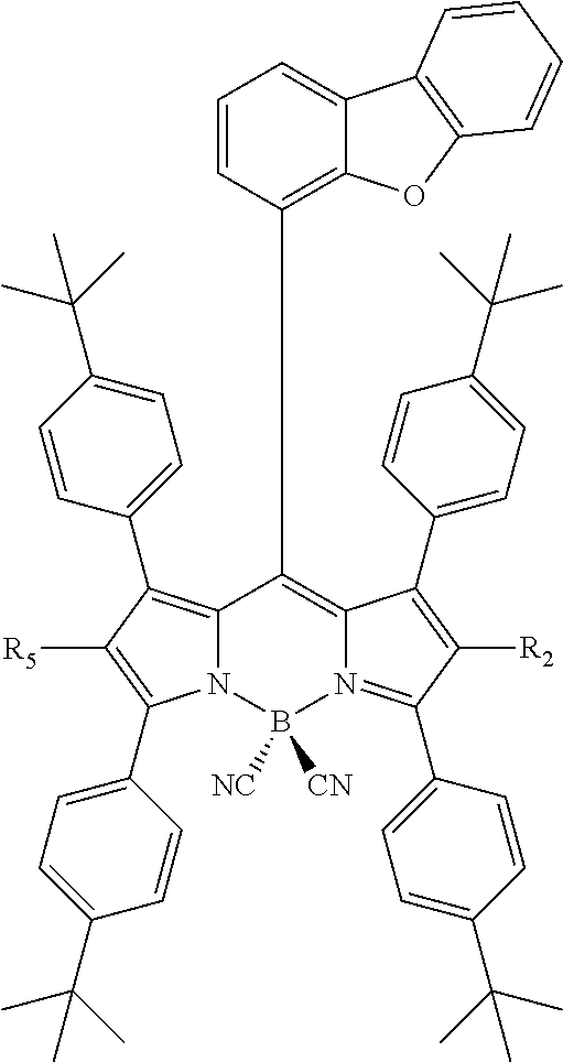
N12C(=C(C3=CC=C(C(C)(C)C)C=C3)C([R5])=C1C1=CC=C(C(C)(C)C)C=C1)C(C1=C3C(=CC=C1)C1=C(O3)C=CC=C1)=C1N(=C(C3=CC=C(C(C)(C)C)C=C3)C([R2])=C1C1=CC=C(C(C)(C)C)C=C1)B2([NC])[CN]
